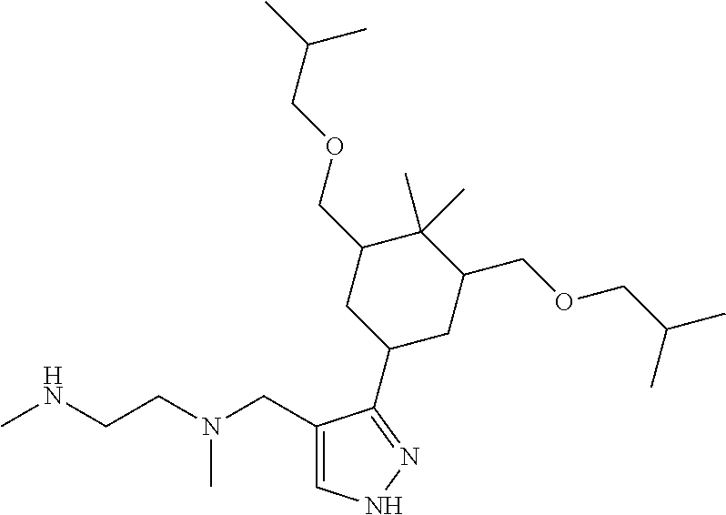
CNCCN(CC1=CNN=C1C1CC(COCC(C)C)C(C)(C)C(COCC(C)C)C1)C
